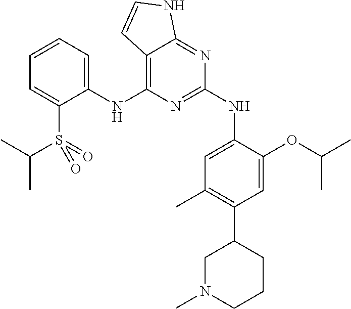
C1(NC2=C3C(=NC(NC4=CC(C)=C(C5CN(C)CCC5)C=C4OC(C)C)=N2)NC=C3)=CC=CC=C1S(=O)(=O)C(C)C
